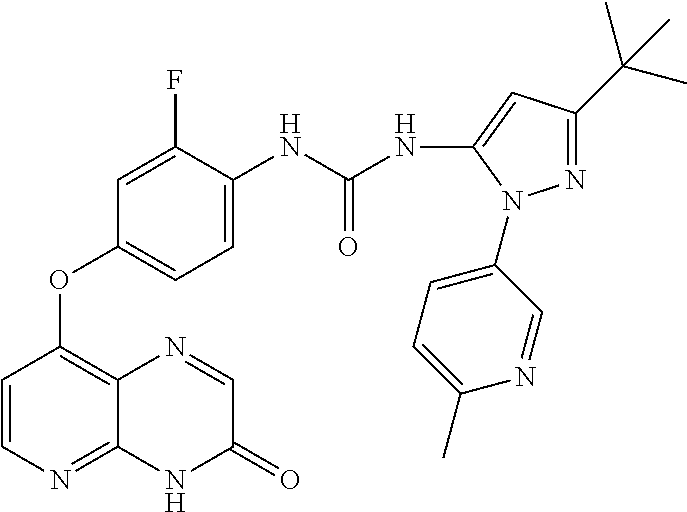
C1=CN=C2C(=C1OC1=CC=C(NC(NC3=CC(C(C)(C)C)=NN3C3=CC=C(C)N=C3)=O)C(F)=C1)N=CC(=O)N2
